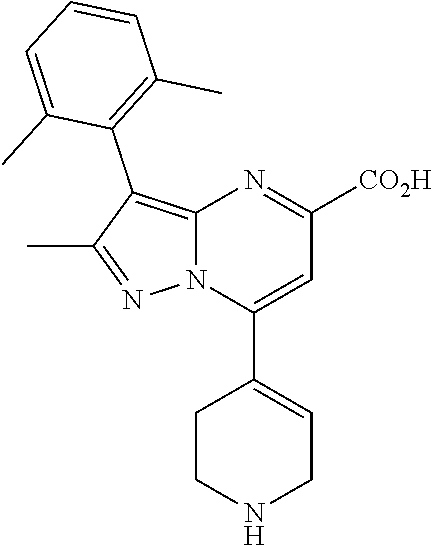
C12=C(C3=C(C)C=CC=C3C)C(C)=NN1C(C1=CCNCC1)=CC([CO2H])=N2
